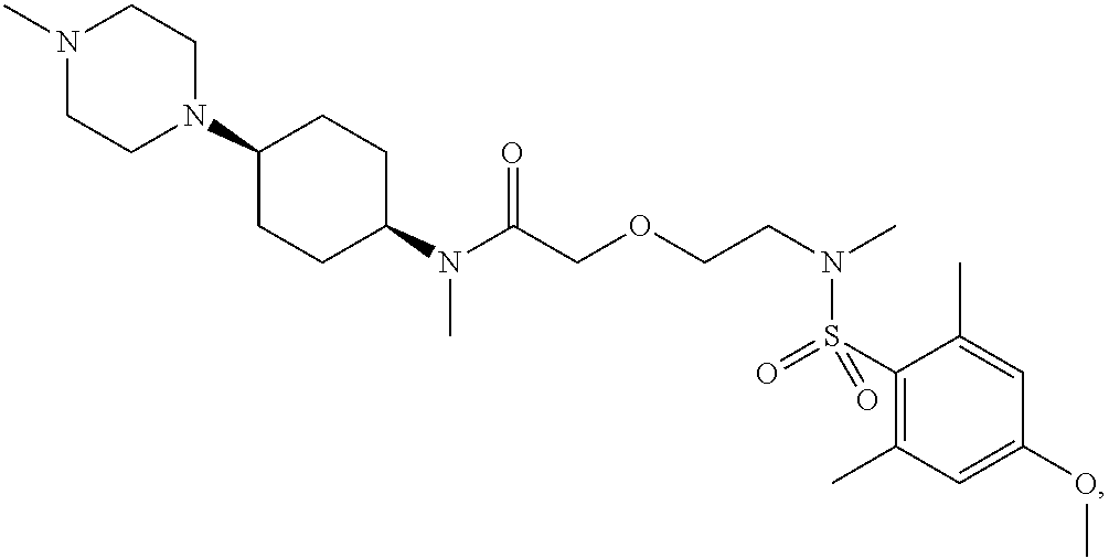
C1CC(N(C(COCCN(C)S(C2=C(C)C=C(OC)C=C2C)(=O)=O)=O)C)CCC1N1CCN(C)CC1
